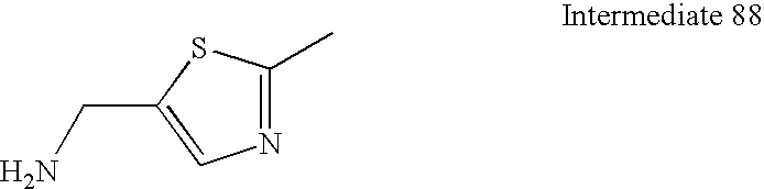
N1=C(C)SC(CN)=C1
